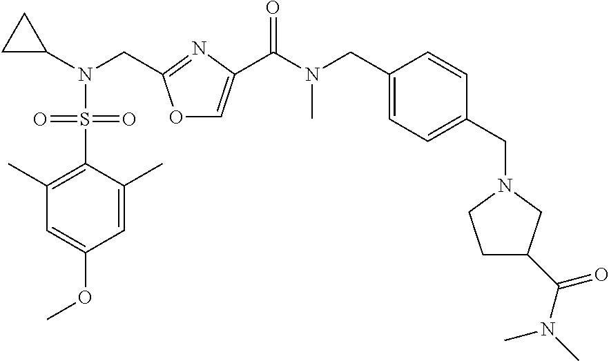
O1C=C(C(N(C)CC2=CC=C(CN3CCC(C(N(C)C)=O)C3)C=C2)=O)N=C1CN(C1CC1)S(C1=C(C)C=C(OC)C=C1C)(=O)=O
